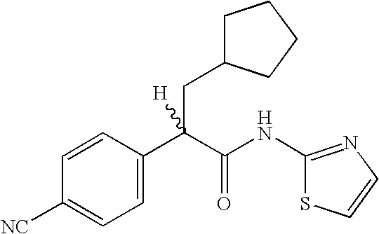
C1=C(C(C(NC2=NC=CS2)=O)(CC2CCCC2)[H])C=CC([NC])=C1
